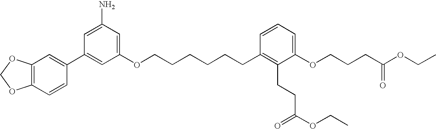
NC1=CC(C2=CC3=C(C=C2)OCO3)=CC(OCCCCCCC2=C(CCC(OCC)=O)C(OCCCC(OCC)=O)=CC=C2)=C1
